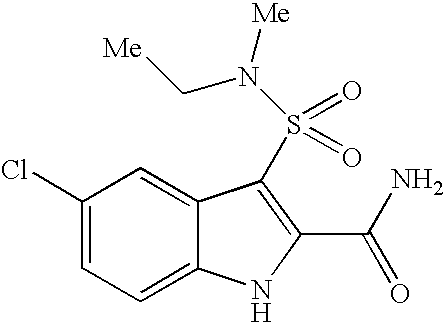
C1(Cl)=CC=C2C(=C1)C(S(=O)(=O)N(C[Me])[Me])=C(C(N)=O)N2
